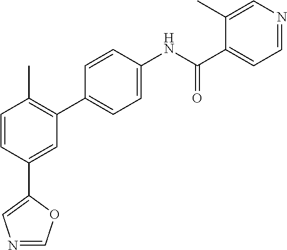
C1=CC(C2=CN=CO2)=CC(C2=CC=C(NC(=O)C3=CC=NC=C3C)C=C2)=C1C
